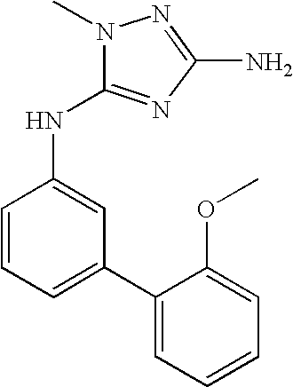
C1=CC=C(C2=CC=CC=C2OC)C=C1NC1=NC(N)=NN1C
